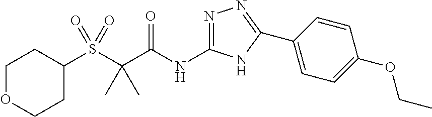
C1(S(C(C(NC2=NN=C(C3=CC=C(OCC)C=C3)N2)=O)(C)C)(=O)=O)CCOCC1
